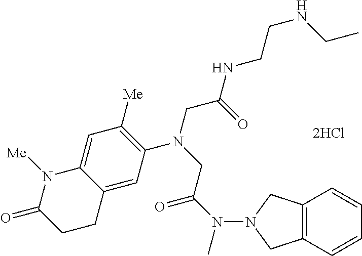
N(C(CN(CC(=O)NCCNCC)C1=C([Me])C=C2C(=C1)CCC(=O)N2[Me])=O)(C)N1CC2=C(C1)C=CC=C2
